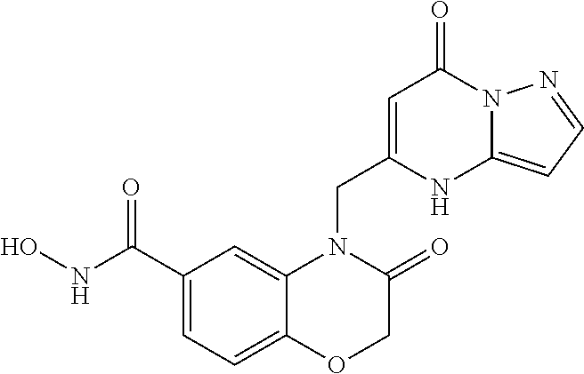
C1(C(NO)=O)=CC=C2C(=C1)N(CC1=CC(=O)N3C(=CC=N3)N1)C(=O)CO2
